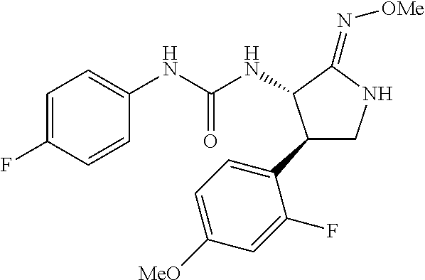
C1=C(F)C=CC(NC(NC2C(C3=CC=C([MeO])C=C3F)CNC2=N[OMe])=O)=C1
